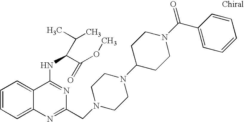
C1=CC=C2C(=C1)C(NC(C(OC)=O)C(C)C)=NC(CN1CCN(C3CCN(C(=O)C4=CC=CC=C4)CC3)CC1)=N2
